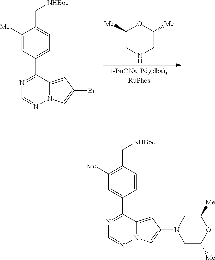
C1([Me])=CC(C2=NC=NN3C2=CC(Br)=C3)=CC=C1C[NHBoc].C1([Me])CNCC([Me])O1.C1([Me])=C(C[NHBoc])C=CC(C2=NC=NN3C2=CC(N2CC([Me])OC([Me])C2)=C3)=C1
